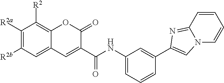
C1([R2a])=C([R2b])C=C2C(=C1[R2])OC(=O)C(C(NC1=CC=CC(C3=CN4C(=N3)C=CC=C4)=C1)=O)=C2
